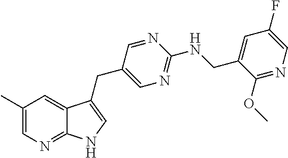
C1(OC)=NC=C(F)C=C1CNC1=NC=C(CC2=CNC3=NC=C(C)C=C32)C=N1
